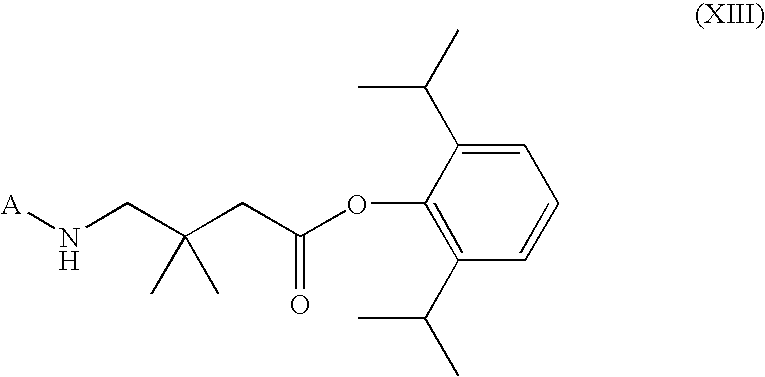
C1=C(C(C)C)C(OC(CC(CN[A])(C)C)=O)=C(C(C)C)C=C1
